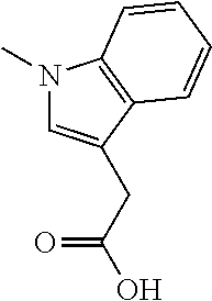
N1(C)C=C(CC(O)=O)C2=C1C=CC=C2
